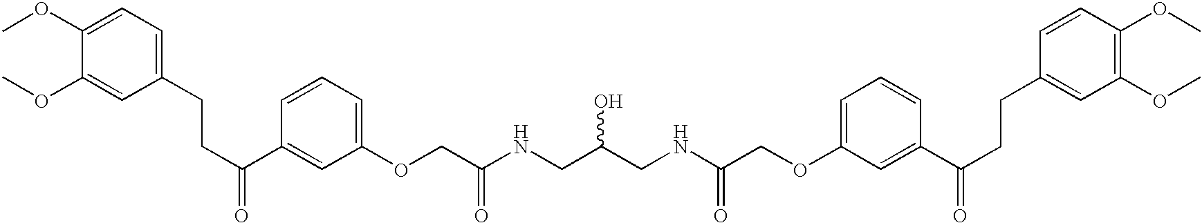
COC1=CC=C(CCC(C2=CC(OCC(NCC(CNC(COC3=CC=CC(C(CCC4=CC(OC)=C(OC)C=C4)=O)=C3)=O)O)=O)=CC=C2)=O)C=C1OC
